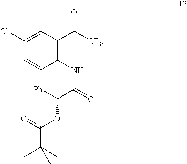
C1(NC(=O)C([Ph])OC(C(C)(C)C)=O)=C(C([CF3])=O)C=C(Cl)C=C1
